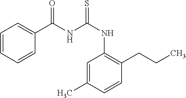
C1=CC=CC(C(NC(=S)NC2=C(CCC)C=CC(C)=C2)=O)=C1
